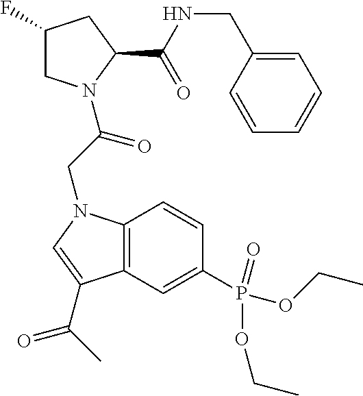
C1(F)CN(C(CN2C3=C(C=C(P(OCC)(=O)OCC)C=C3)C(C(C)=O)=C2)=O)C(C(NCC2=CC=CC=C2)=O)C1
